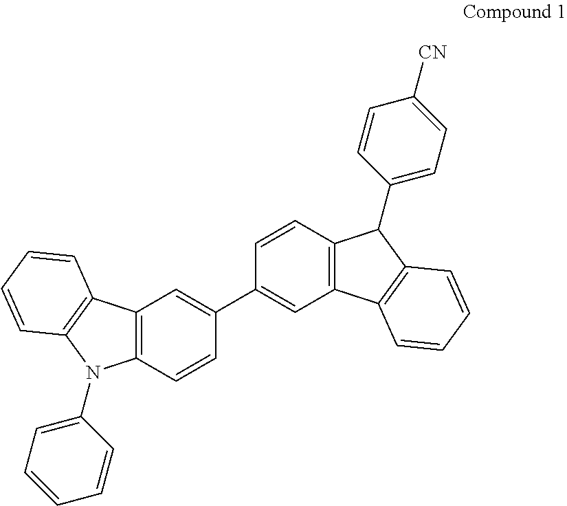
C12=C(C=CC(C3=CC4=C(C=C3)C(C3=CC=C([CN])C=C3)C3=C4C=CC=C3)=C1)N(C1=CC=CC=C1)C1=C2C=CC=C1
